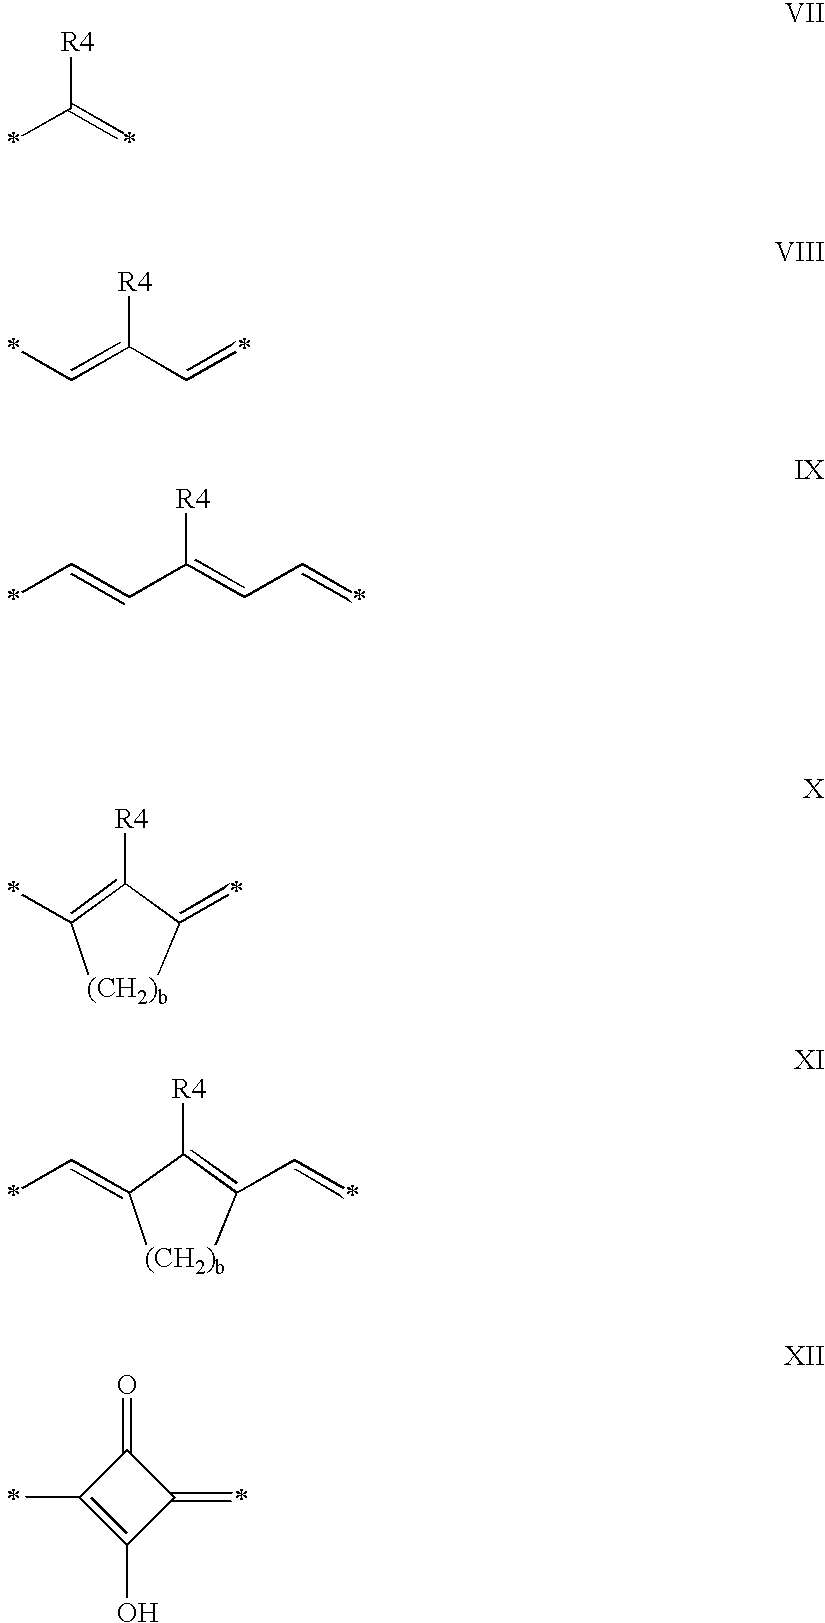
C([R4])(C)=C.C(=C(C=C)[R4])C.C([R4])(C=CC)=CC=C.[(CH2)b]1C(=C)C([R4])=C1C.[(CH2)b]1C(C=C)=C([R4])C1=CC.C1(=O)C(C)=C(O)C1=C
